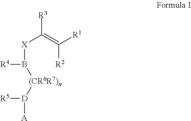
[R3]C(=C([R1])[R2])[X]B([R4])[(CR6R7)n][D]([R5])[A]
